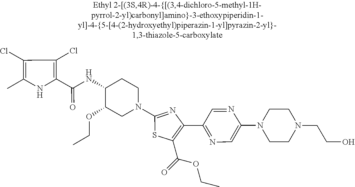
C1(Cl)=C(C)NC(C(=O)NC2C(OCC)CN(C3=NC(C4=NC=C(N5CCN(CCO)CC5)N=C4)=C(C(=O)OCC)S3)CC2)=C1Cl
